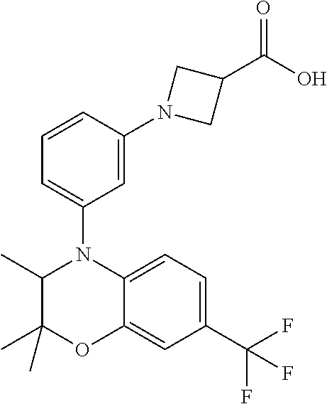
C1(C)(C)C(C)N(C2=CC=CC(N3CC(C(O)=O)C3)=C2)C2=CC=C(C(F)(F)F)C=C2O1
